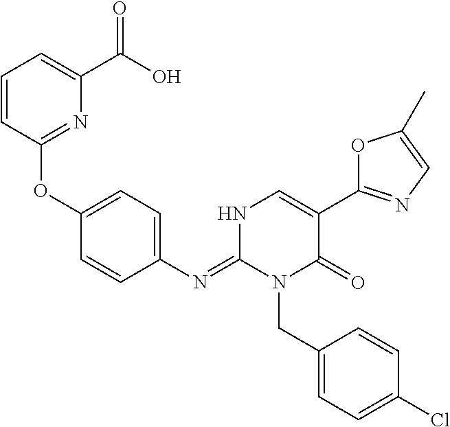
C1(N=C2N(CC3=CC=C(Cl)C=C3)C(=O)C(C3=NC=C(C)O3)=CN2)=CC=C(OC2=NC(C(O)=O)=CC=C2)C=C1
